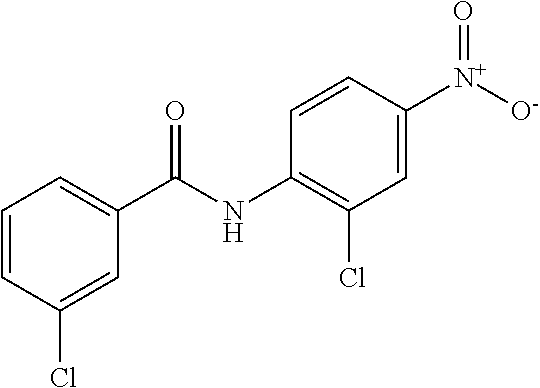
C1=CC(Cl)=CC(C(=O)NC2=C(Cl)C=C([N+](=O)[O-])C=C2)=C1
